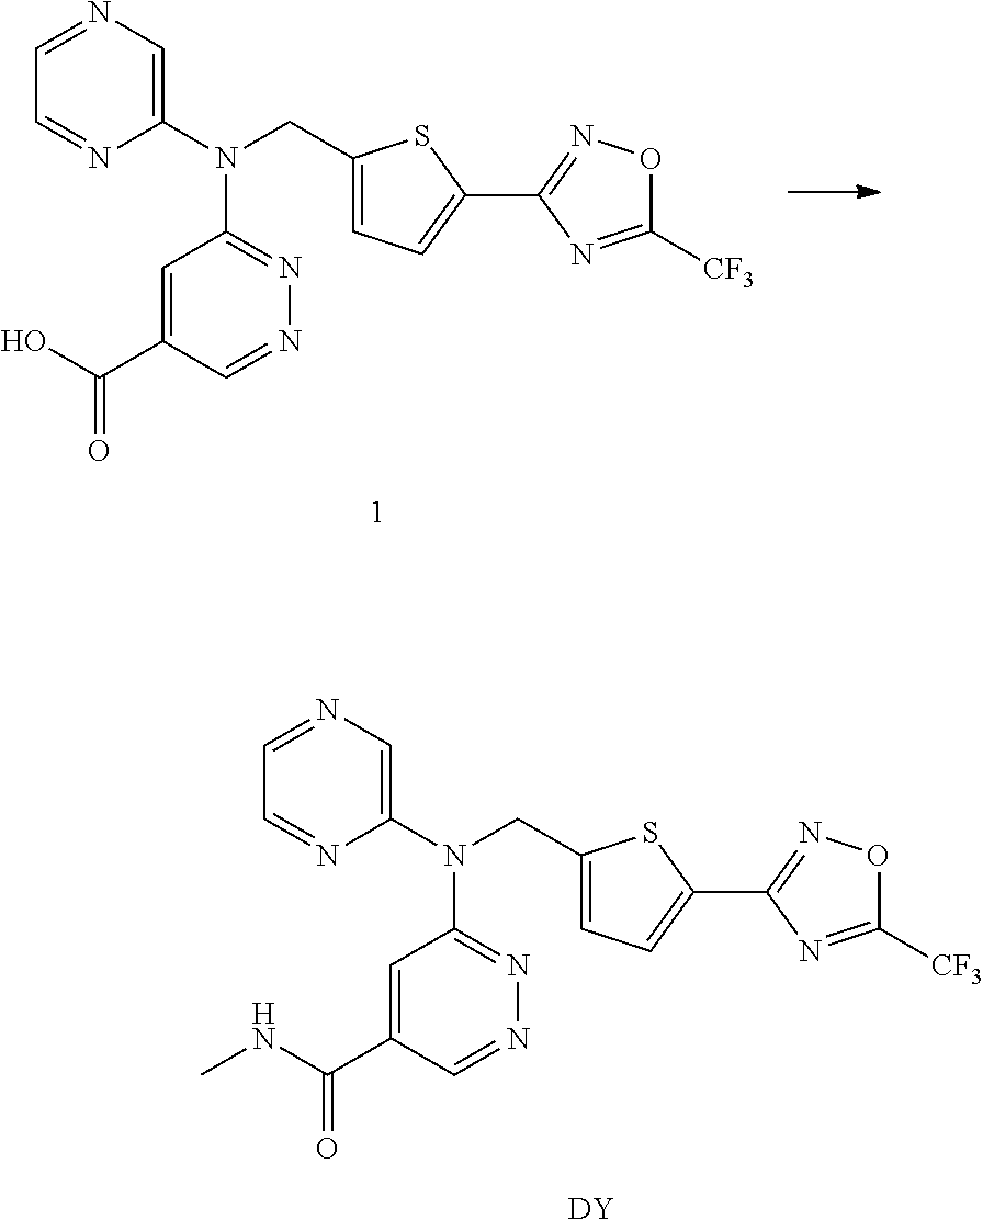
C1(N(C2=NN=CC(C(=O)O)=C2)CC2=CC=C(C3=NOC([CF3])=N3)S2)=CN=CC=N1.C1(N(C2=NN=CC(C(=O)NC)=C2)CC2=CC=C(C3=NOC([CF3])=N3)S2)=CN=CC=N1.[DY]
